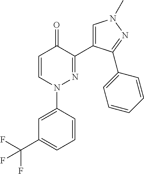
C1=CN(C2=CC(C(F)(F)F)=CC=C2)N=C(C2=CN(C)N=C2C2=CC=CC=C2)C1=O
